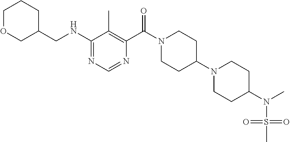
C1(NCC2CCCOC2)=NC=NC(C(N2CCC(N3CCC(N(S(=O)(=O)C)C)CC3)CC2)=O)=C1C
